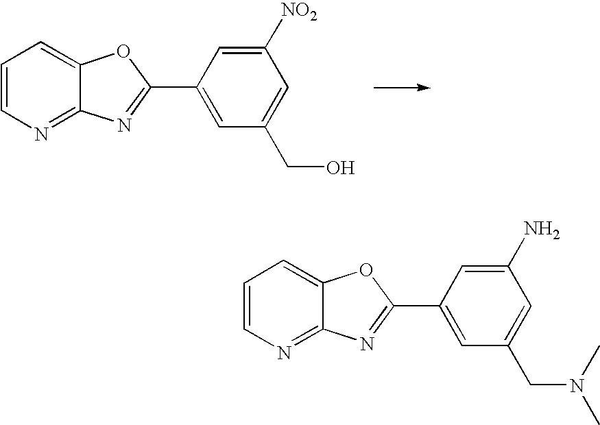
C1=CN=C2C(=C1)OC(C1=CC(CN(C)C)=CC(N)=C1)=N2.C1=CN=C2C(=C1)OC(C1=CC(CO)=CC([NO2])=C1)=N2
